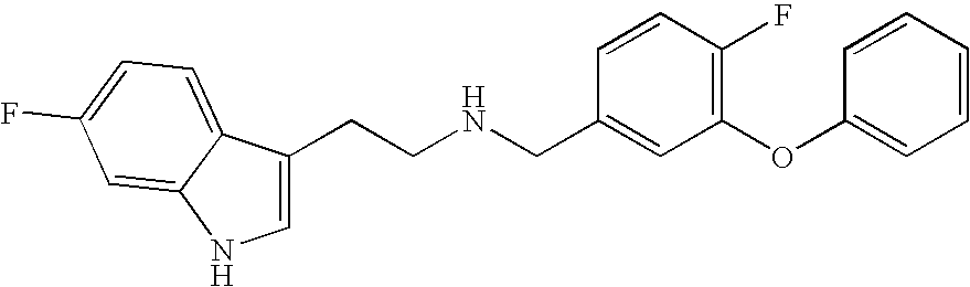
C1=C(CCNCC2=CC(OC3=CC=CC=C3)=C(F)C=C2)C2=CC=C(F)C=C2N1
